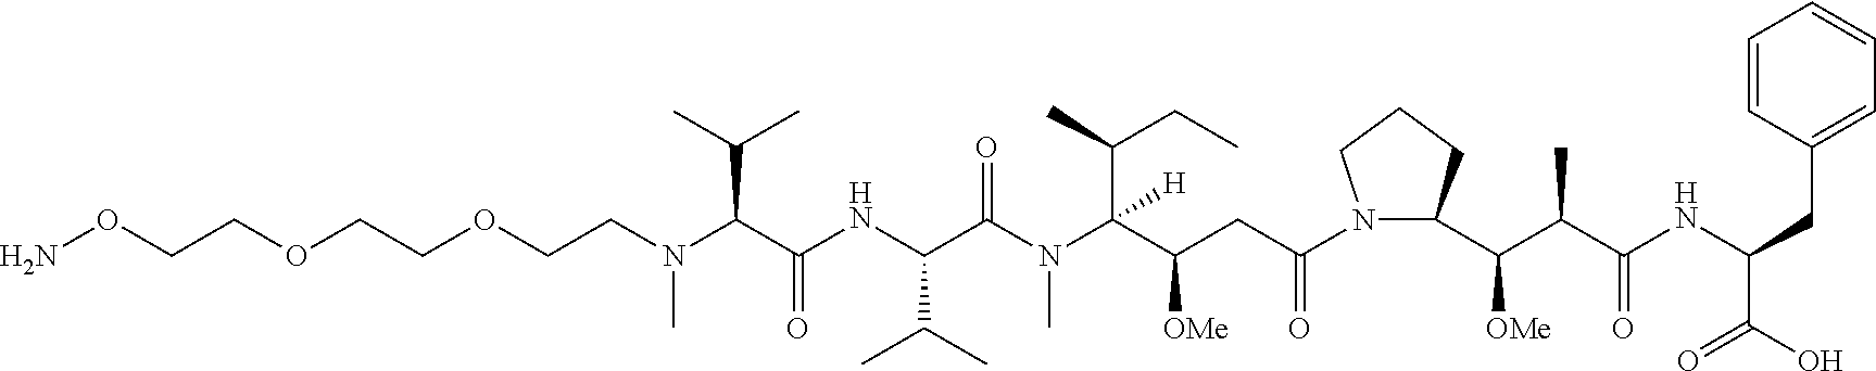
NOCCOCCOCCN(C(C(NC(C(N(C(C(CC(N1C(C(C(C(NC(CC2=CC=CC=C2)C(O)=O)=O)C)[OMe])CCC1)=O)[OMe])(C(CC)C)[H])C)=O)C(C)C)=O)C(C)C)C
